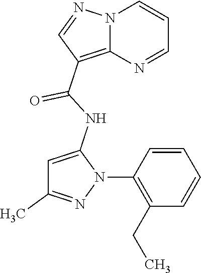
N12C(=C(C(NC3=CC(C)=NN3C3=C(CC)C=CC=C3)=O)C=N1)N=CC=C2
